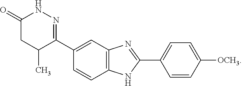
C1(=O)CC(C)C(C2=CC3=C(C=C2)NC(C2=CC=C([OCH3])C=C2)=N3)=NN1
